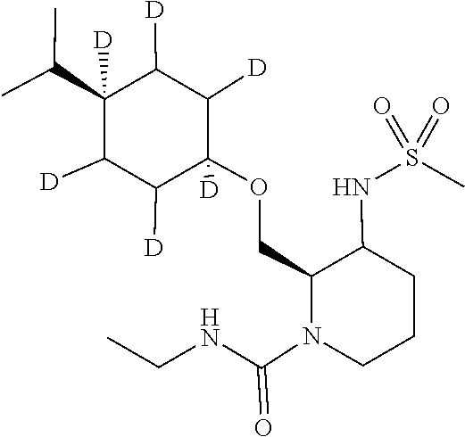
[D]C1C([D])C(OCC2C(NS(C)(=O)=O)CCCN2C(NCC)=O)([D])C([D])C([D])C1(C(C)C)[D]
